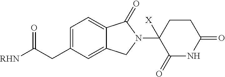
C1(CC([RHN])=O)=CC=C2C(=C1)CN(C1([X])C(=O)NC(=O)CC1)C2=O
